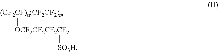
[(CF2CF)n(CF2CF2)m][OCF2CF2CF2CF2][SO3H]
